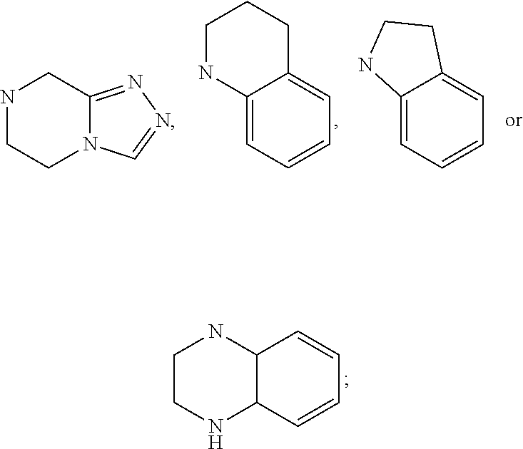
N1CCN2C(=NN=C2)C1.C12=CC=CC=C1CCCN2.C12=CC=CC=C1CCN2.C12C(C=CC=C1)NCCN2
